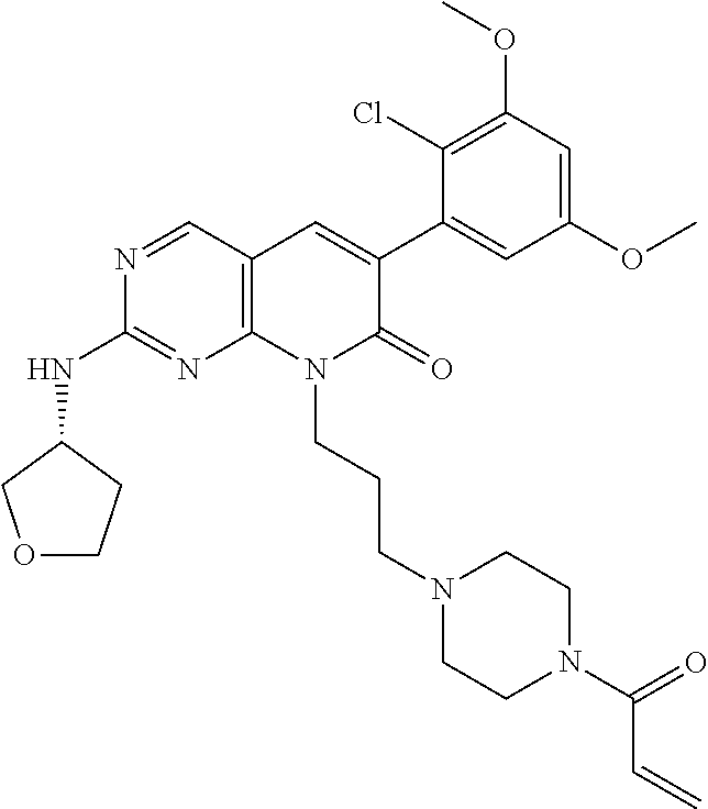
C1(NC2COCC2)=NC2=C(C=C(C3=CC(OC)=CC(OC)=C3Cl)C(=O)N2CCCN2CCN(C(C=C)=O)CC2)C=N1
